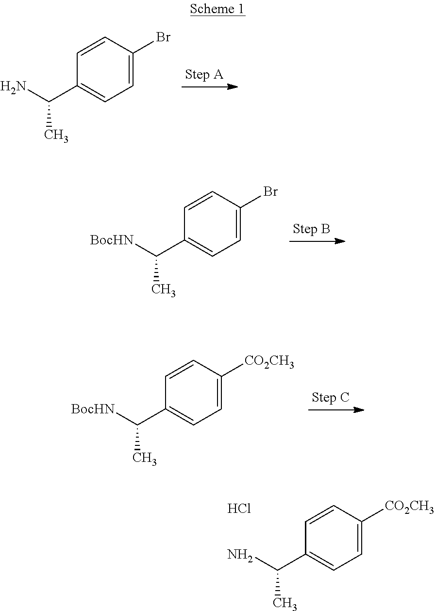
C(C1=CC=C(Br)C=C1)(N)C.C(C1=CC=C(Br)C=C1)([BocHN])C.C(C1=CC=C([CO2CH3])C=C1)([BocHN])C.C(C1=CC=C([CO2CH3])C=C1)(N)C.Cl
